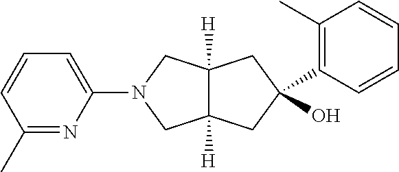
C1(C2(O)CC3([H])C([H])(CN(C4=CC=CC(C)=N4)C3)C2)=C(C)C=CC=C1
